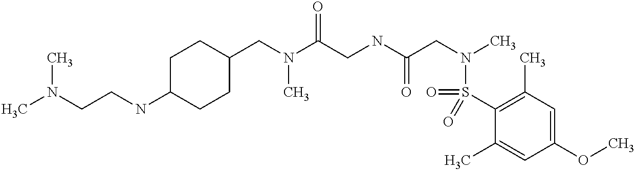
C1(CN(C(CNC(CN(C)S(C2=C(C)C=C(OC)C=C2C)(=O)=O)=O)=O)C)CCC(NCCN(C)C)CC1
